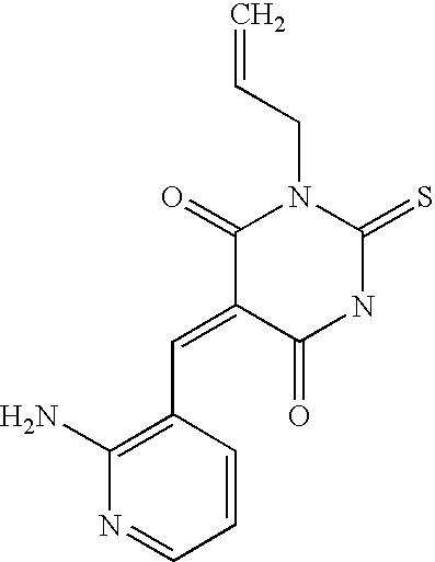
C(=C1C(=O)NC(=S)N(CC=C)C1=O)C1=C(N)N=CC=C1
